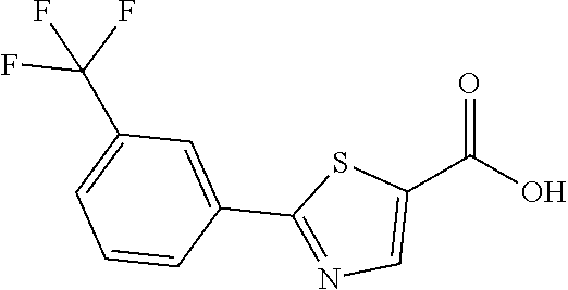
C1(C(O)=O)=CN=C(C2=CC(C(F)(F)F)=CC=C2)S1
